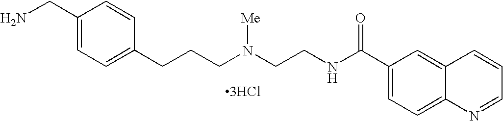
C1(CN)=CC=C(CCCN(CCNC(C2=CC=C3C(=C2)C=CC=N3)=O)[Me])C=C1.[3HCl]
